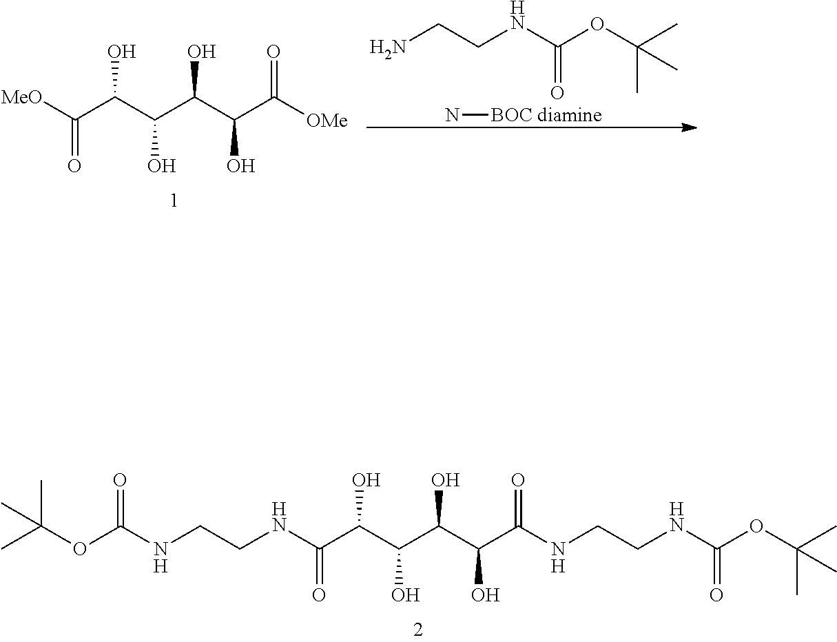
C(C(C(C(C(C(NCCNC(OC(C)(C)C)=O)=O)O)O)O)O)(NCCNC(OC(C)(C)C)=O)=O.C(C(C(C(C(C([OMe])=O)O)O)O)O)([MeO])=O.NCCNC(OC(C)(C)C)=O.N[BOC diamine]
